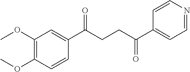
C1(OC)=C(OC)C=CC(C(CCC(C2=CC=NC=C2)=O)=O)=C1
